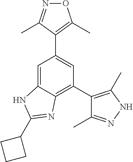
C1=C2C(=C(C3=C(C)NN=C3C)C=C1C1=C(C)ON=C1C)N=C(C1CCC1)N2
